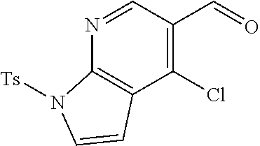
C1(Cl)=C(C=O)C=NC2=C1C=CN2[Ts]
